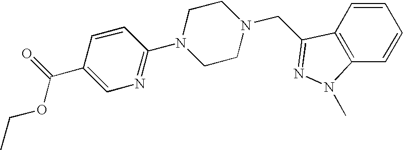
C1=CC2=C(C=C1)N(C)N=C2CN1CCN(C2=NC=C(C(=O)OCC)C=C2)CC1
